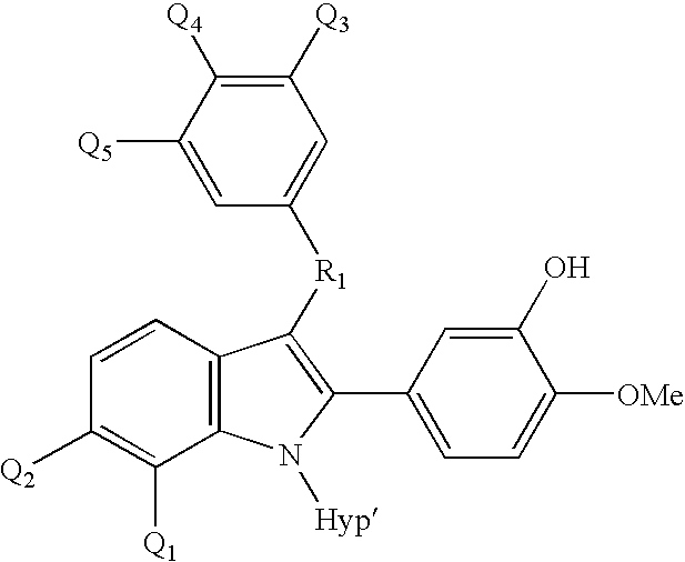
C12=C(C=CC([Q2])=C1[Q1])C([R1]C1=CC([Q3])=C([Q4])C([Q5])=C1)=C(C1=CC=C([OMe])C(O)=C1)N2[Hyp]
